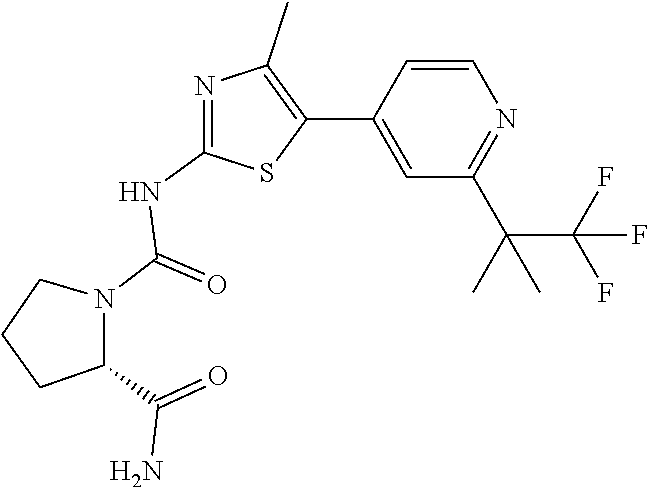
N1=C(NC(N2CCCC2C(=O)N)=O)SC(C2=CC(C(C)(C(F)(F)F)C)=NC=C2)=C1C
